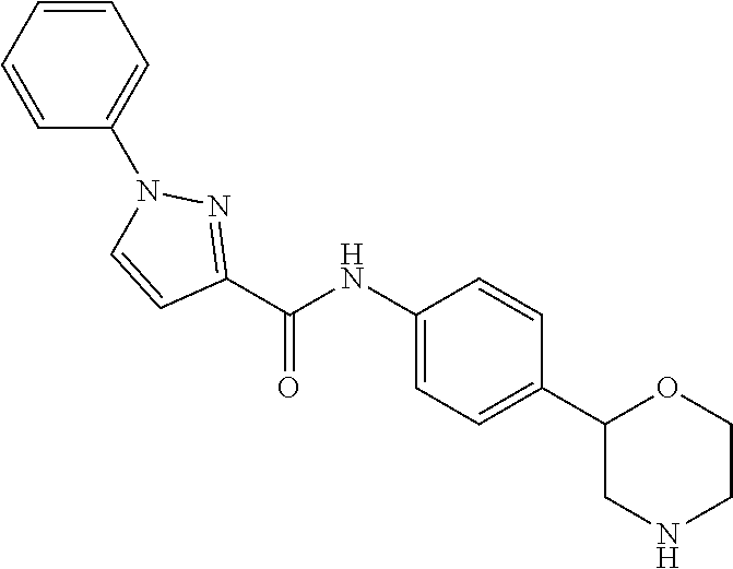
C1(NC(C2=NN(C3=CC=CC=C3)C=C2)=O)=CC=C(C2CNCCO2)C=C1
